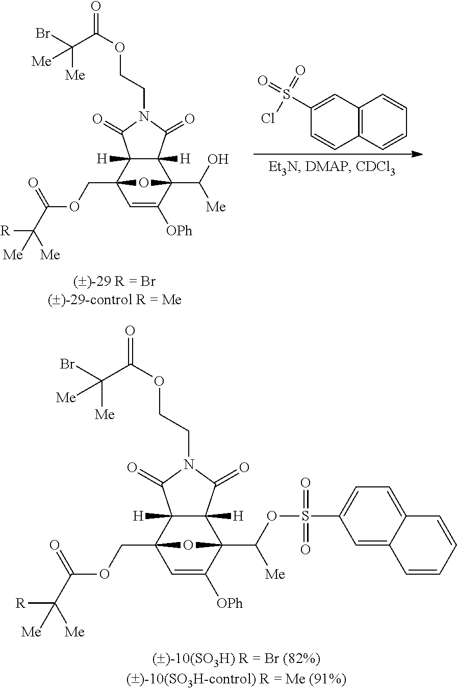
C12(C(O)[Me])C3([H])C([H])(C(COC(C([Me])([R])[Me])=O)(C=C1[OPh])O2)C(=O)N(CCOC(=O)C(Br)([Me])[Me])C3=O.C12=C(C=CC=C1)C=CC(S(=O)(=O)Cl)=C2.C12(C(OS(C3=CC=C4C(=C3)C=CC=C4)(=O)=O)[Me])C3([H])C([H])(C(COC(C([Me])([R])[Me])=O)(C=C1[OPh])O2)C(=O)N(CCOC(=O)C(Br)([Me])[Me])C3=O
